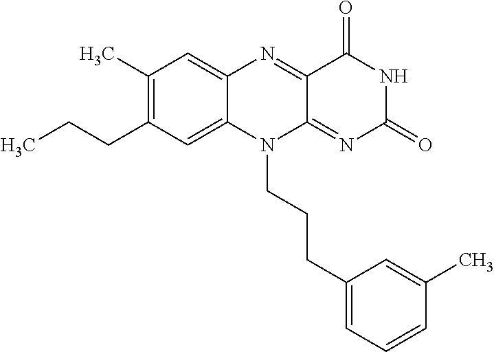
C1(C)=C(CCC)C=C2C(=C1)N=C1C(=NC(=O)NC1=O)N2CCCC1=CC=CC(C)=C1
